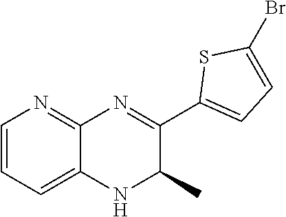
C1=CC=C2C(=N1)N=C(C1=CC=C(Br)S1)C(C)N2
